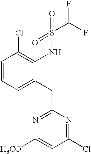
C1=CC=C(CC2=NC([H3CO])=CC(Cl)=N2)C(NS(C(F)F)(=O)=O)=C1Cl
